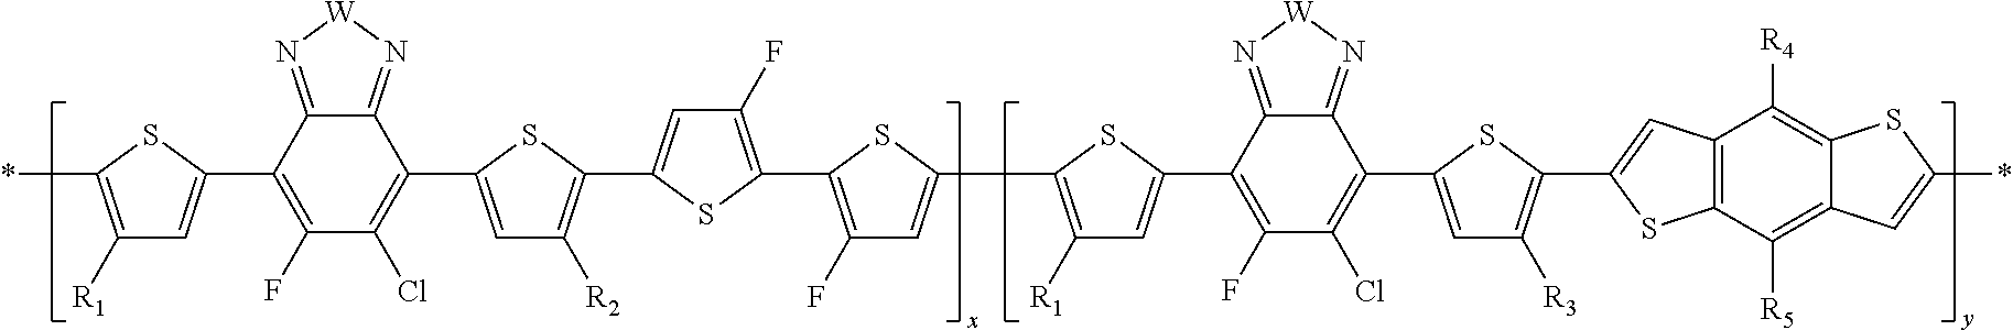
*C1=C([R1])C=C(C2=C(F)C(Cl)=C(C3=CC([R2])=C(C4=CC(F)=C(C5=C(F)C=C(C6=C([R1])C=C(C7=C(F)C(Cl)=C(C8=CC([R3])=C(C9=CC%10=C(C([R5])=C%11C(=C%10[R4])SC(*)=C%11)S9)S8)C8=N[W]N=C78)S6)S5)S4)S3)C3=N[W]N=C23)S1
